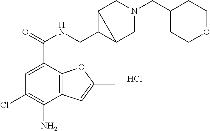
C1=C(C(=O)NCC2C3CN(CC4CCOCC4)CC23)C2=C(C(N)=C1Cl)C=C(C)O2.Cl
